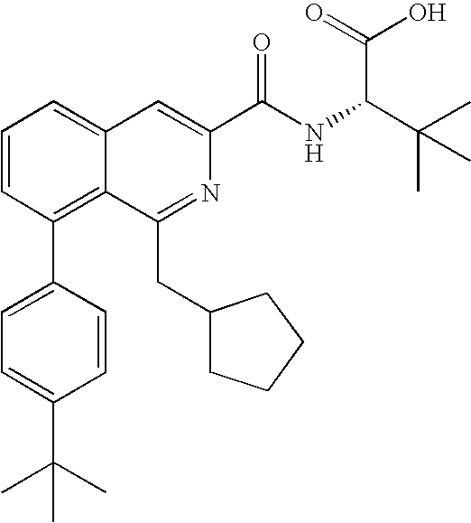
C1=CC(C2=CC=C(C(C)(C)C)C=C2)=C2C(=C1)C=C(C(NC(C(C)(C)C)C(=O)O)=O)N=C2CC1CCCC1
